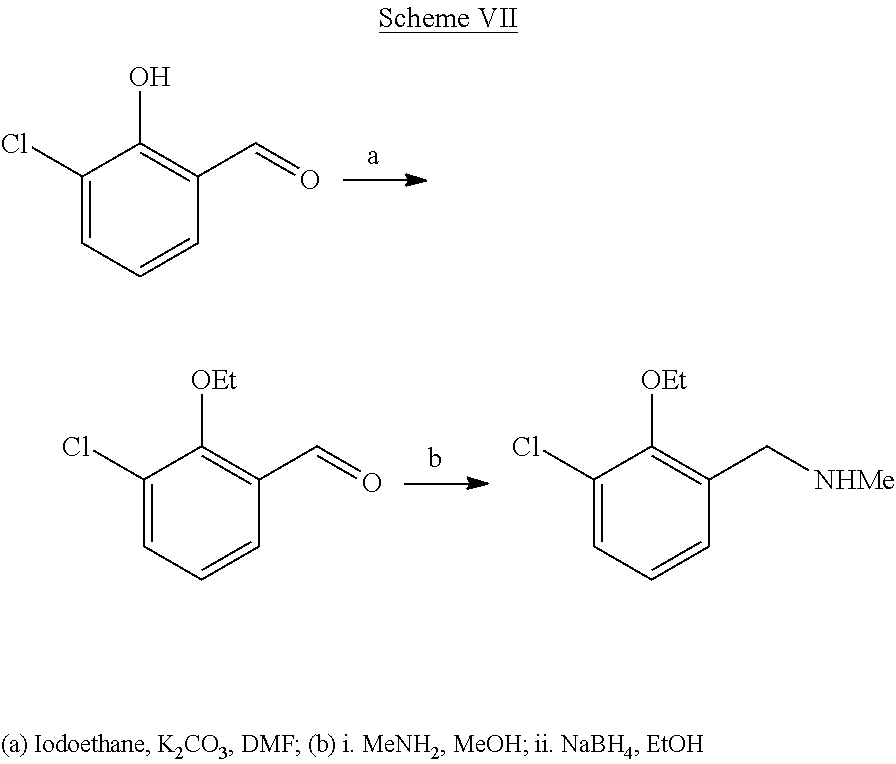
C1(Cl)=CC=CC(C=O)=C1O.C1(Cl)=CC=CC(C=O)=C1[OEt].C1(Cl)=CC=CC(C[NHMe])=C1[OEt]
